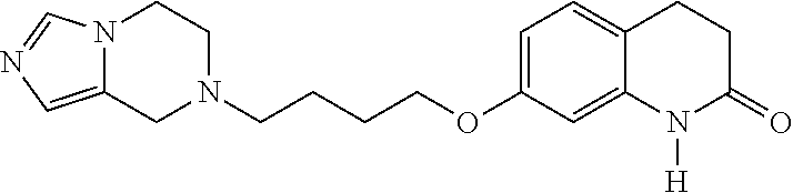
C1N(CCCCOC2=CC=C3C(=C2)N([H])C(=O)CC3)CCN2C1=CN=C2
